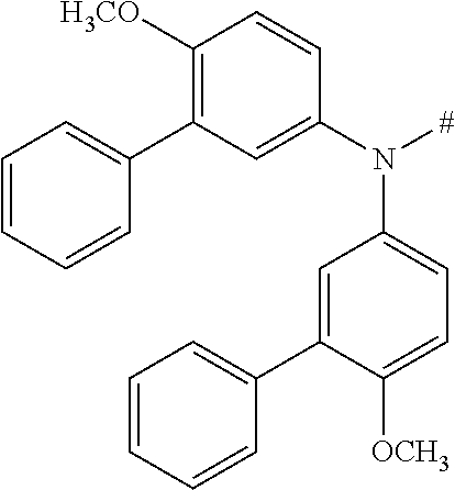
C1([H3CO])=C(C2=CC=CC=C2)C=C(N(C2=CC=C([OCH3])C(C3=CC=CC=C3)=C2)[#])C=C1
